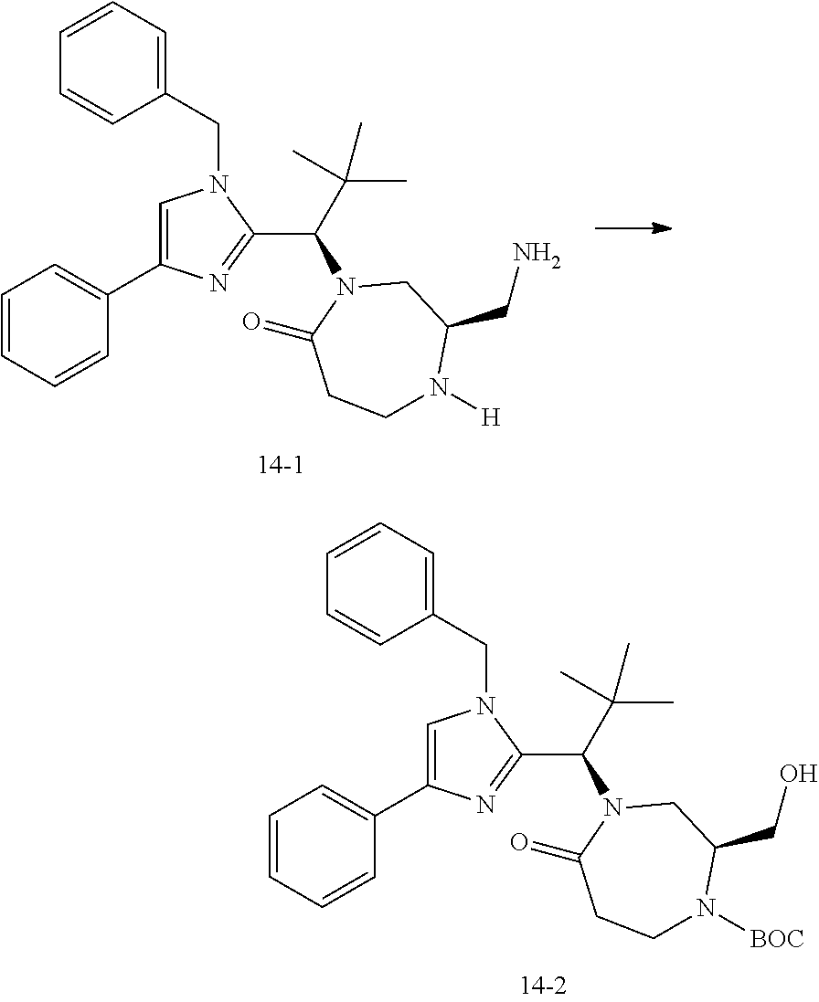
C1=CC=CC(C2=CN(CC3=CC=CC=C3)C(C(C(C)(C)C)N3C(=O)CCN([BOC])C(CO)C3)=N2)=C1.C1=CC=CC(C2=CN(CC3=CC=CC=C3)C(C(C(C)(C)C)N3C(=O)CCN([H])C(CN)C3)=N2)=C1
